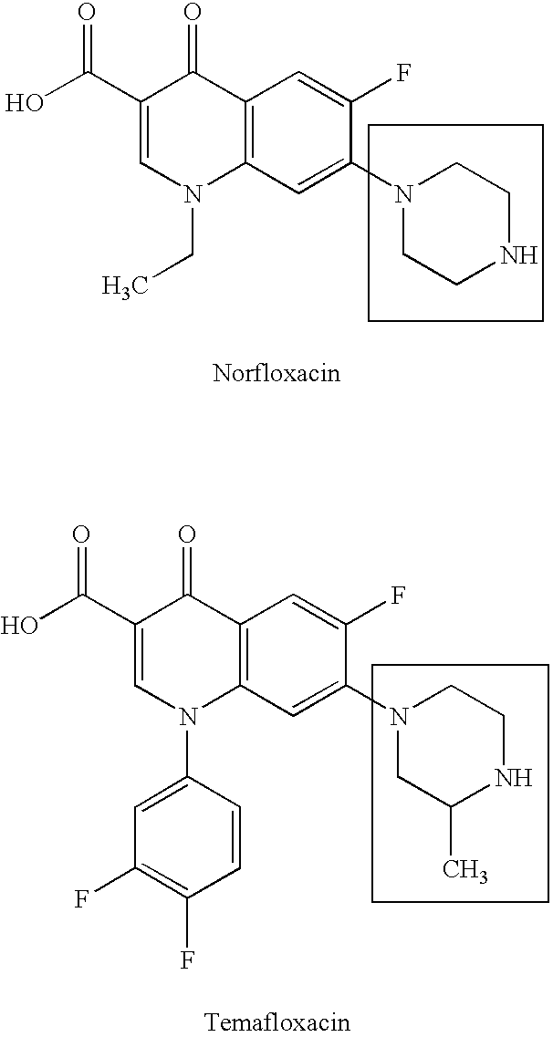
OC(C1=CN(CC)C2=C(C1=O)C=C(F)C(N1CCNCC1)=C2)=O.OC(C1=CN(C2=CC(F)=C(F)C=C2)C2=C(C1=O)C=C(F)C(N1CC(C)NCC1)=C2)=O
